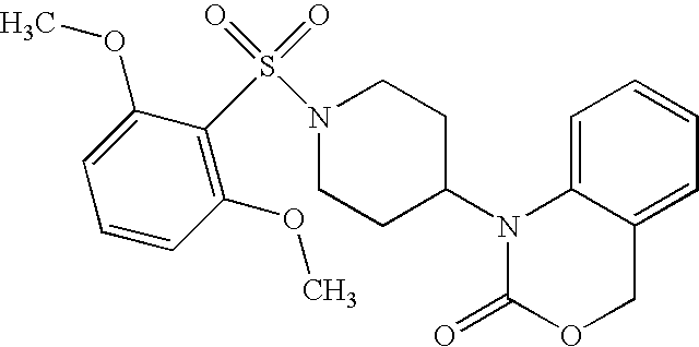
C1=C2C(=CC=C1)COC(=O)N2C1CCN(S(=O)(=O)C2=C(OC)C=CC=C2OC)CC1
